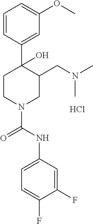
C1=CC(C2(O)CCN(C(NC3=CC=C(F)C(F)=C3)=O)CC2CN(C)C)=CC(OC)=C1.Cl
